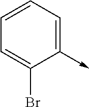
C1(->C)=CC=CC=C1Br
